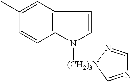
C12=C(C=C(C)C=C1)C=CN2[(CH2)3N]1N=CN=C1
